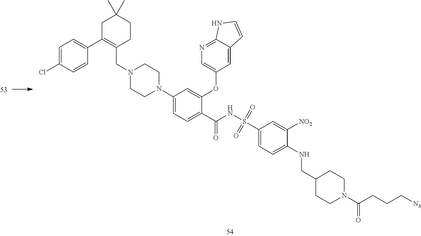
C1=C(Cl)C=CC(C2=C(CN3CCN(C4=CC=C(C(=O)NS(C5=CC=C(NCC6CCN(C(CCC[N3])=O)CC6)C([NO2])=C5)(=O)=O)C(OC5=CN=C6C(=C5)C=CN6)=C4)CC3)CCC(C)(C)C2)=C1
